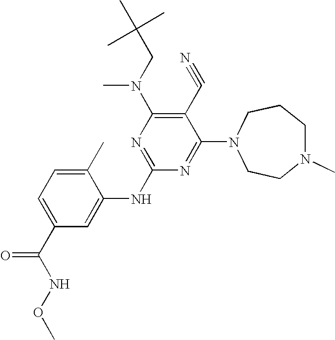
C1(C)=CC=C(C(NOC)=O)C=C1NC1=NC(N(CC(C)(C)C)C)=C(C#N)C(N2CCN(C)CCC2)=N1
